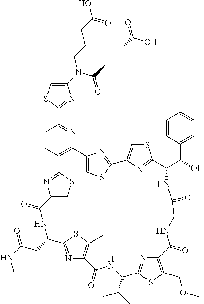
C1(N(C(=O)C2CC(C(O)=O)C2)CCCC(O)=O)=CSC(C2=NC3=C(C=C2)C2=NC(=CS2)C(=O)NC(CC(NC)=O)C2=NC(=C(C)S2)C(=O)NC(C(C)C)C2=NC(=C(COC)S2)C(=O)NCC(=O)NC(C(C2=CC=CC=C2)O)C2=NC(=CS2)C2=NC3=CS2)=N1
